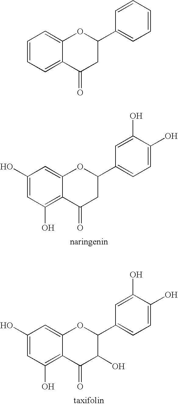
C1(O)=CC(O)=C2C(=C1)OC(C1=CC=C(O)C(O)=C1)CC2=O.C1(O)=CC(O)=C2C(=C1)OC(C1=CC=C(O)C(O)=C1)C(O)C2=O.C1=CC=C2C(=C1)OC(C1=CC=CC=C1)CC2=O
